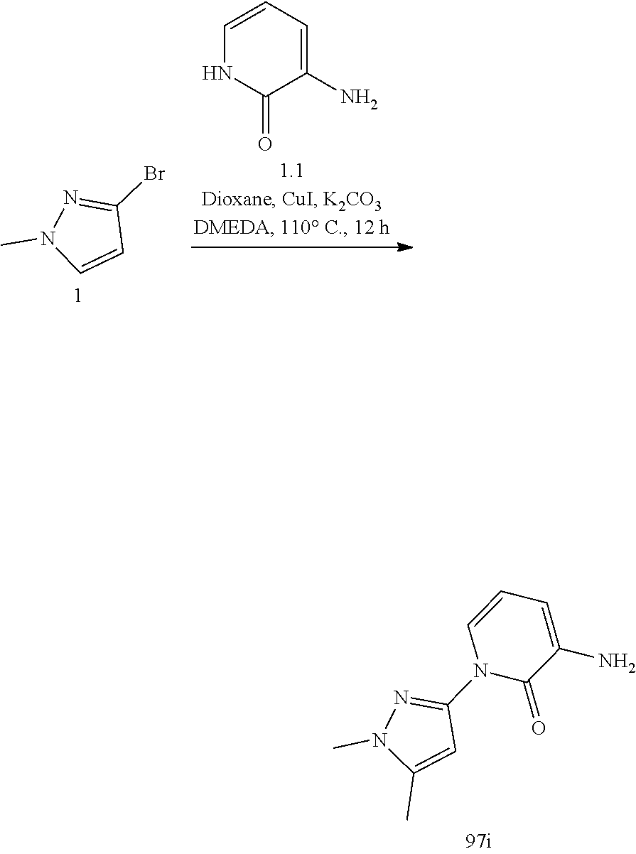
C1=CC=C(N)C(=O)N1.C1(Br)=NN(C)C=C1.C1(N2C(=O)C(N)=CC=C2)=NN(C)C(C)=C1
